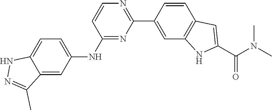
N(C)(C(C1=CC2=C(C=C(C3=NC=CC(NC4=CC=C5C(=C4)C(C)=NN5)=N3)C=C2)N1)=O)C
